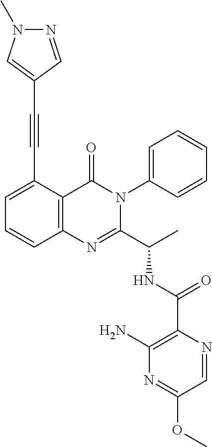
N(C(C1=NC2=C(C(=O)N1C1=CC=CC=C1)C(C#CC1=CN(C)N=C1)=CC=C2)C)C(C1=C(N)N=C(OC)C=N1)=O
